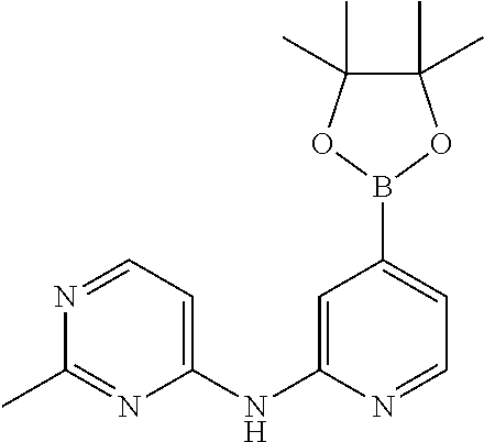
C1(NC2=CC(B3OC(C)(C)C(C)(C)O3)=CC=N2)=CC=NC(C)=N1
